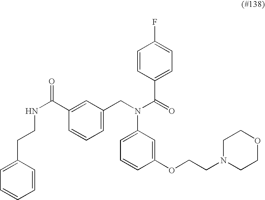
C1=C(CN(C(=O)C2=CC=C(F)C=C2)C2=CC=CC(OCCN3CCOCC3)=C2)C=C(C(NCCC2=CC=CC=C2)=O)C=C1
